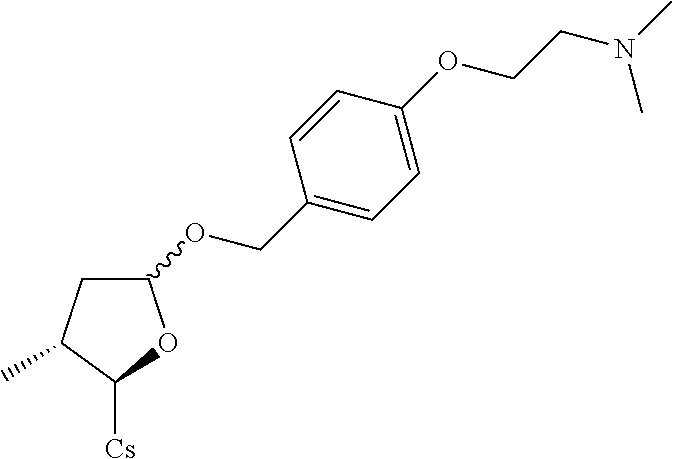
C1C(C)C([Cs])OC1OCC1=CC=C(OCCN(C)C)C=C1
